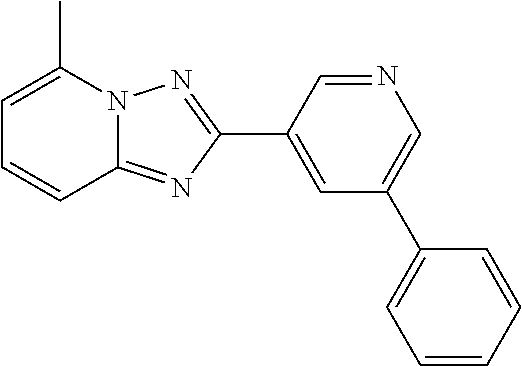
C1(C2=CC(C3=CC=CC=C3)=CN=C2)=NN2C(=N1)C=CC=C2C
